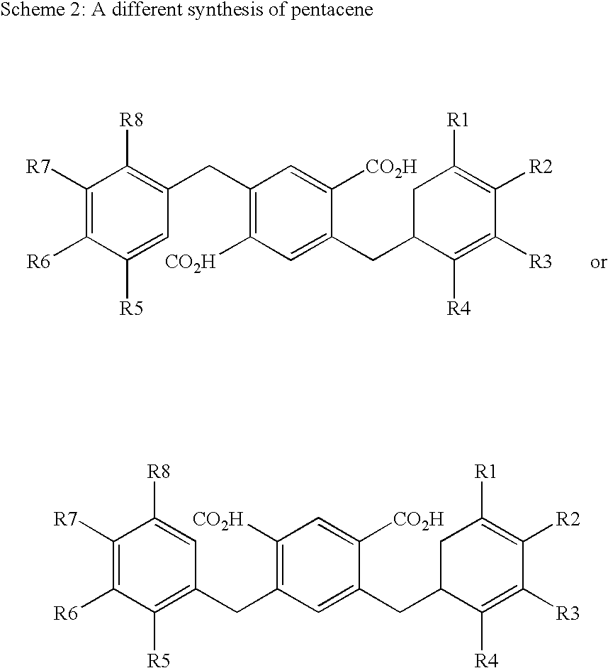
C1([R7])=C([R6])C([R5])=CC(CC2=C([CO2H])C=C(CC3CC([R1])=C([R2])C([R3])=C3[R4])C([CO2H])=C2)=C1[R8].C1([R7])=C([R6])C([R5])=C(CC2=C([CO2H])C=C([CO2H])C(CC3CC([R1])=C([R2])C([R3])=C3[R4])=C2)C=C1[R8]
